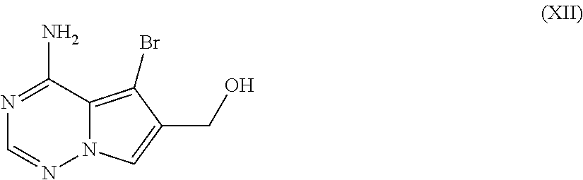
N1=C(N)C2=C(Br)C(CO)=CN2N=C1
